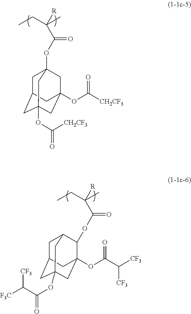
O(C(C([R])(C)CC)=O)C12CC3(OC([CH2CF3])=O)CC(OC(=O)[CH2CF3])(CC(C3)C1)C2.O(C(C([R])(C)CC)=O)C1C2(OC(C([CF3])[CF3])=O)CC3(OC(C([F3C])[CF3])=O)CC(C2)CC1C3
